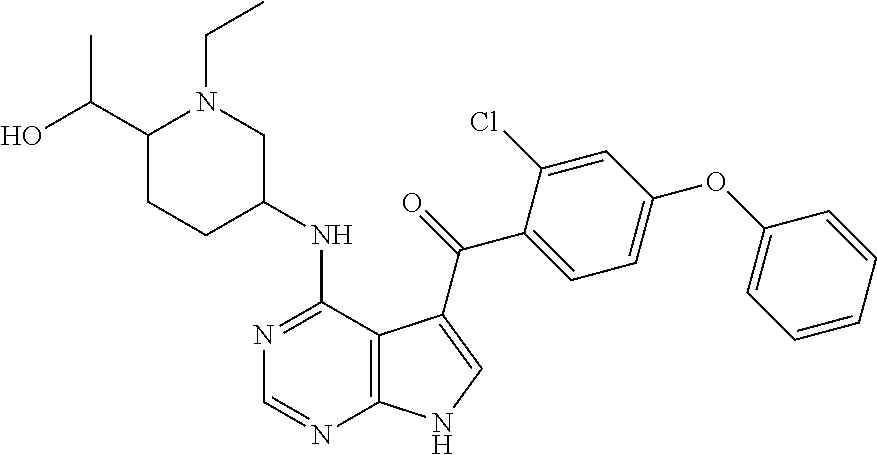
OC(C1CCC(NC2=NC=NC3=C2C(C(=O)C2=CC=C(OC4=CC=CC=C4)C=C2Cl)=CN3)CN1CC)C
